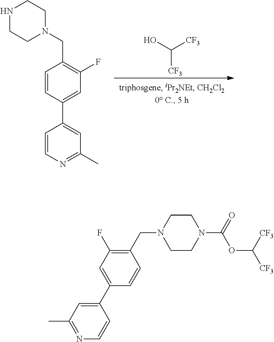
C1(F)=C(CN2CCNCC2)C=CC(C2=CC(C)=NC=C2)=C1.OC([CF3])[CF3].C1(C2=CC(C)=NC=C2)=CC(F)=C(CN2CCN(C(=O)OC([CF3])[CF3])CC2)C=C1
